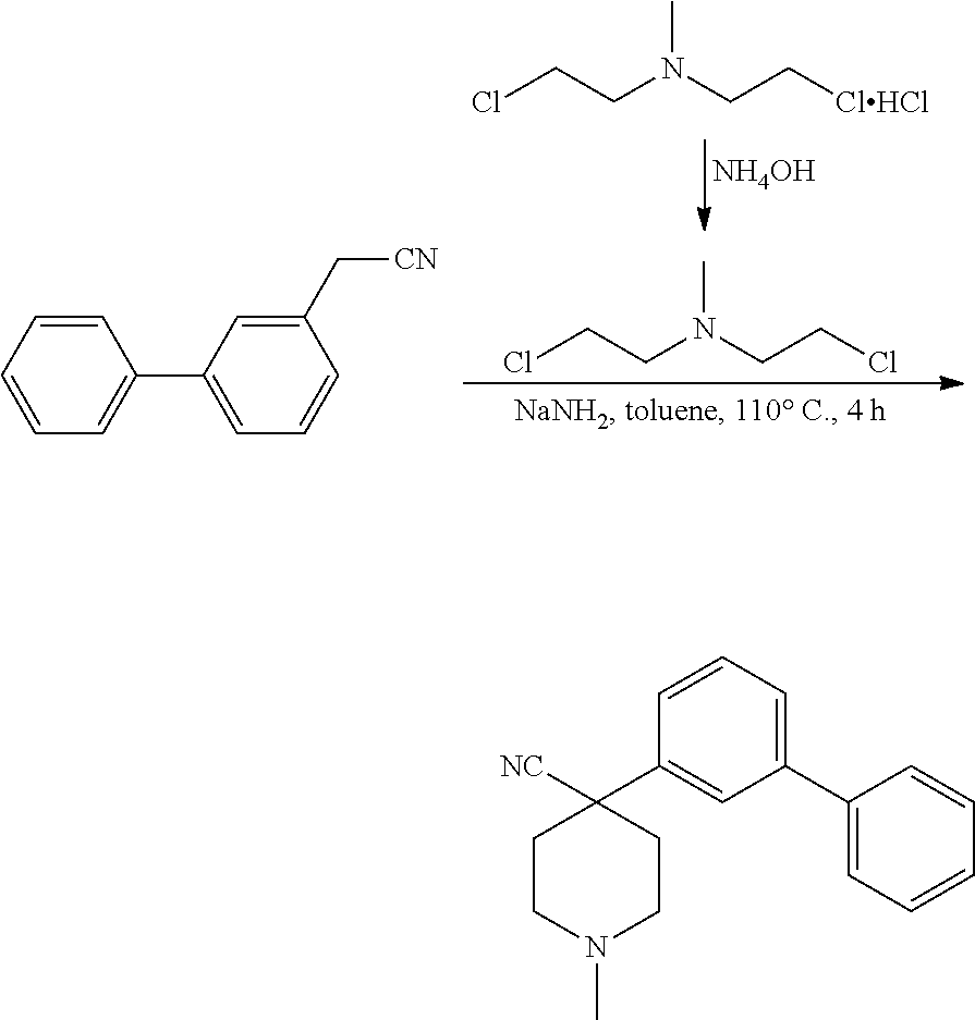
[NH4OH].ClCCN(CC[ClHCl])C.ClCCN(CCCl)C.C1=CC=CC=C1C1=CC=CC(C[CN])=C1.C1=CC(C2([NC])CCN(C)CC2)=CC(C2=CC=CC=C2)=C1
